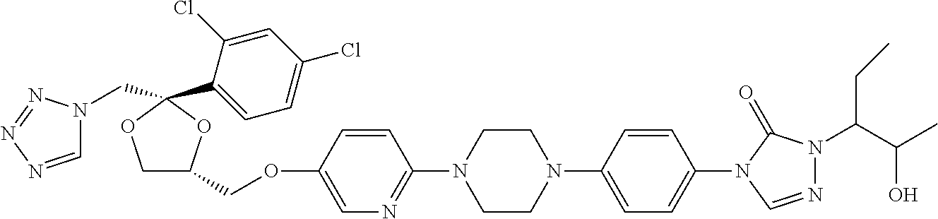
C1OC(C2=CC=C(Cl)C=C2Cl)(CN2C=NN=N2)OC1COC1=CN=C(N2CCN(C3=CC=C(N4C(=O)N(C(C(C)O)CC)N=C4)C=C3)CC2)C=C1
